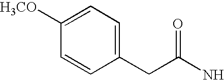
C1(CC(=O)N)=CC=C([H3CO])C=C1
